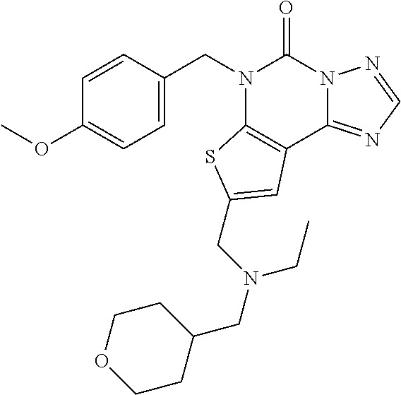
C1=CC(CN2C3=C(C4=NC=NN4C2=O)C=C(CN(CC2CCOCC2)CC)S3)=CC=C1OC
